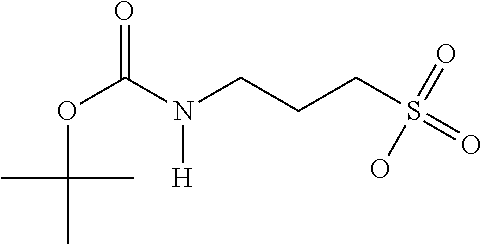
O(C(N(CCCS(=O)(=O)O)[H])=O)C(C)(C)C
